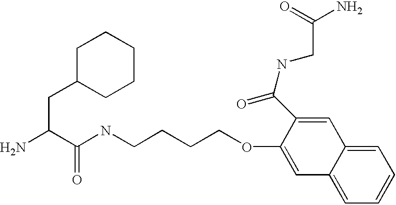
NC(C(NCCCCOC1=CC2=CC=CC=C2C=C1C(NCC(=O)N)=O)=O)CC1CCCCC1
